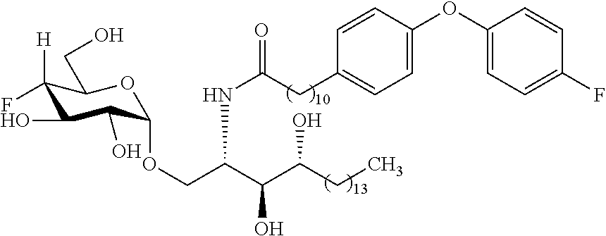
C1([H])(F)C(O)C(O)C(OCC(C(C(CC)O)O)NC(CC2=CC=C(OC3=CC=C(F)C=C3)C=C2)=O)OC1CO
